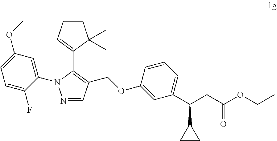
C1(OCC2=C(C3=CCCC3(C)C)N(C3=CC(OC)=CC=C3F)N=C2)=CC(C(CC(OCC)=O)C2CC2)=CC=C1
